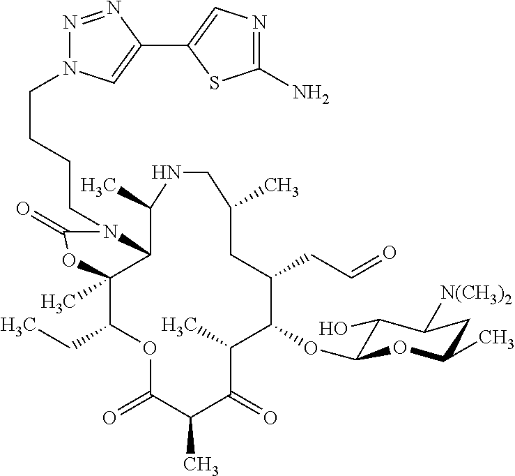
C12C(C)(C(CC)OC(=O)C(C)C(=O)C(C)C(OC3C(O)C([N(CH3)2])CC(C)O3)C(CC=O)CC(C)CNC1C)OC(=O)N2CCCCN1N=NC(C2=CN=C(N)S2)=C1
